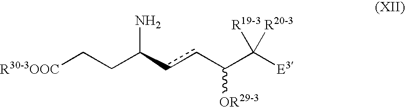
[R30-3OOC]CCC(ccC(C([E3])([R19-3])[R20-3])[OR29-3])N
